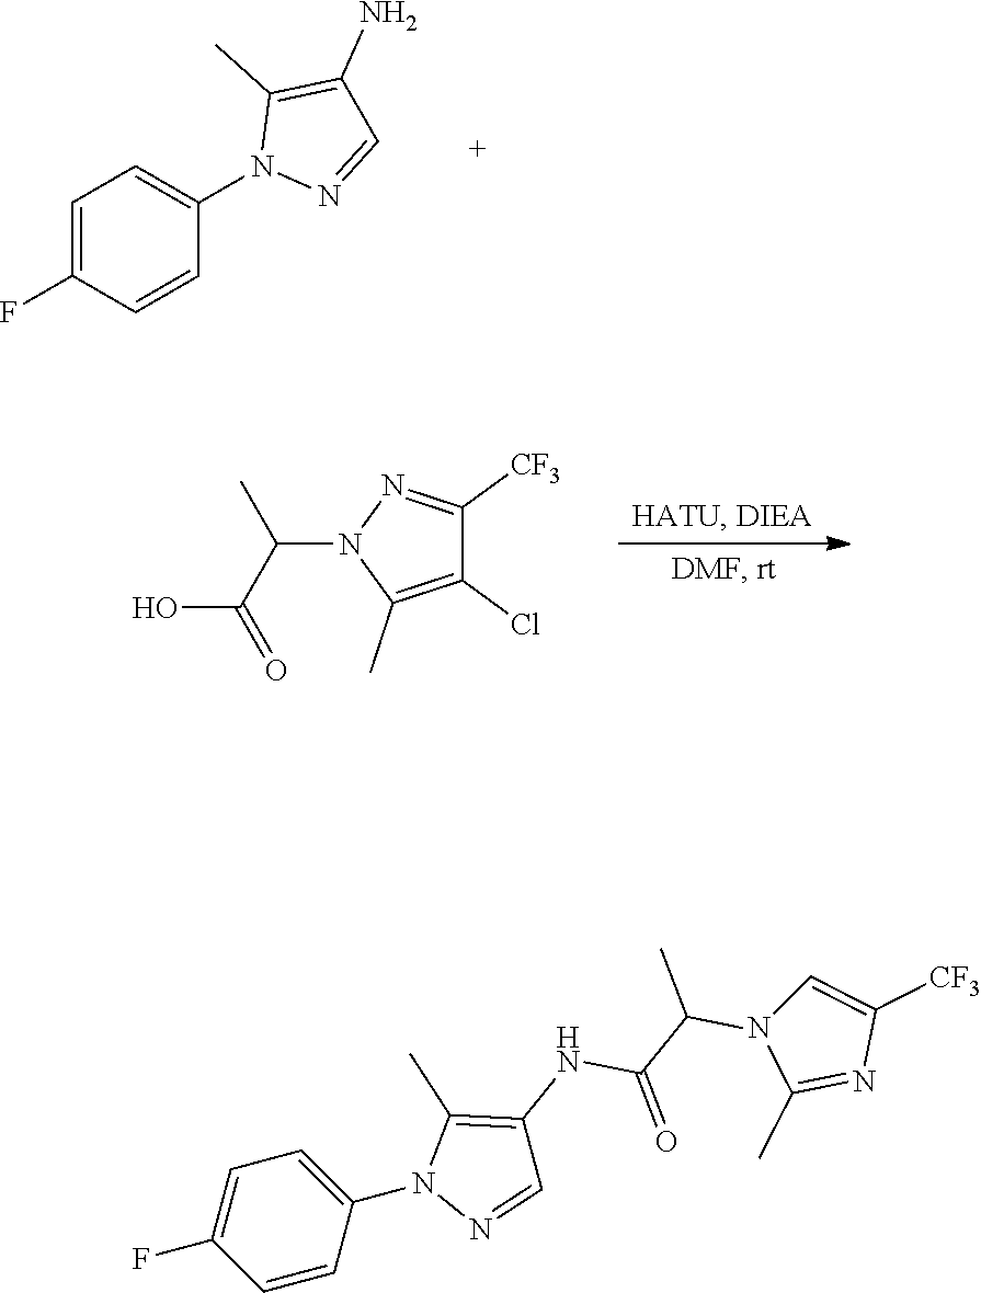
C1=C(F)C=CC(N2N=CC(N)=C2C)=C1.C1(Cl)=C(C)N(C(C(O)=O)C)N=C1[CF3].C1=CC(N2N=CC(NC(C(N3C(C)=NC([CF3])=C3)C)=O)=C2C)=CC=C1F
